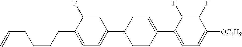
C1(F)=C(F)C(C2=CCC(C3=CC=C(CCCCC=C)C(F)=C3)CC2)=CC=C1[OC4H9]
